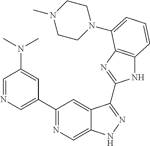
C1=NC=C(C2=NC=C3C(=C2)C(C2=NC4=C(N2)C=CC=C4N2CCN(C)CC2)=NN3)C=C1N(C)C
